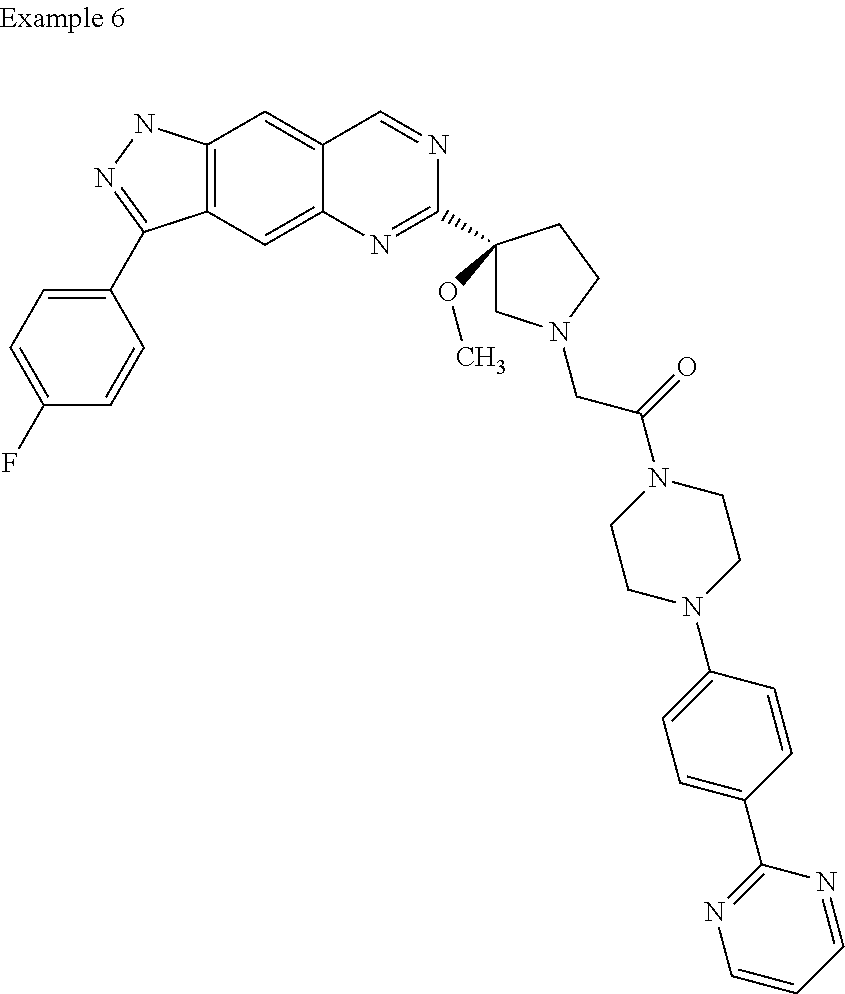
C12=C(NN=C1C1=CC=C(F)C=C1)C=C1C(=C2)N=C(C2(OC)CN(CC(N3CCN(C4=CC=C(C5=NC=CC=N5)C=C4)CC3)=O)CC2)N=C1
